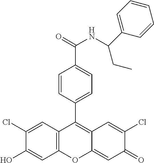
C12=C(C=C(Cl)C(O)=C1)C(C1=CC=C(C(=O)NC(CC)C3=CC=CC=C3)C=C1)=C1C(=CC(=O)C(Cl)=C1)O2
